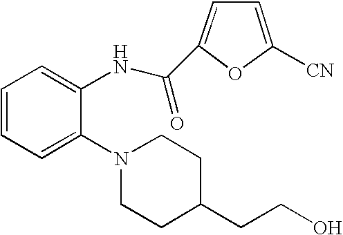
C1=CC=C(N2CCC(CCO)CC2)C(NC(C2=CC=C([CN])O2)=O)=C1
